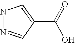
N1N=CC(C(=O)O)=C1
